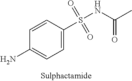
C1=C(S(=O)(=O)NC(C)=O)C=CC(N)=C1
